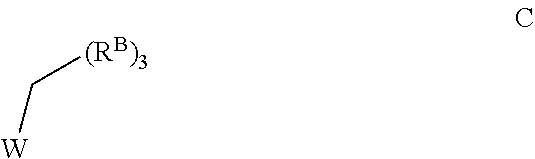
[W]C[(RB)3]
